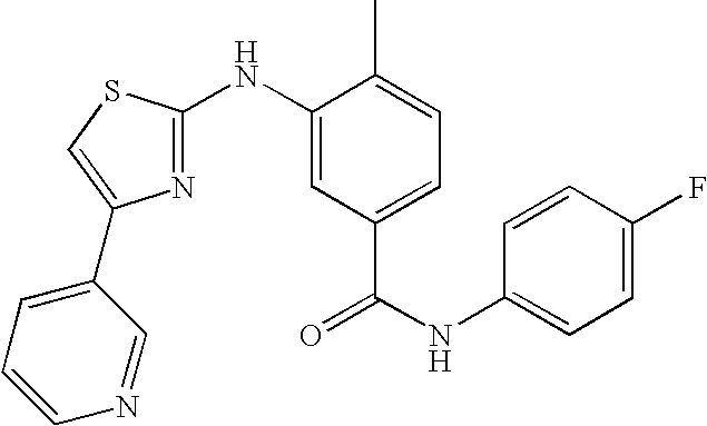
C1=CC(F)=CC=C1NC(=O)C1=CC=C(C)C(NC2=NC(C3=CC=CN=C3)=CS2)=C1
